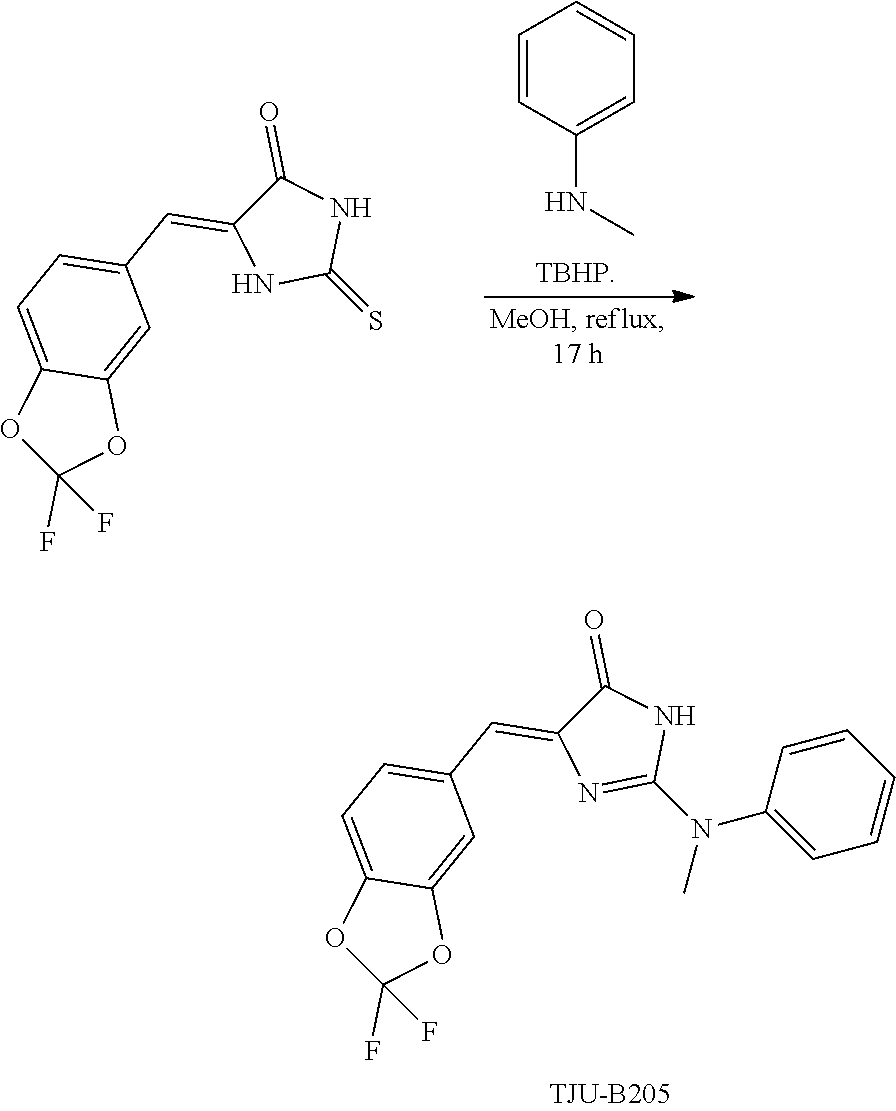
C1=CC(NC)=CC=C1.C1(=S)NC(=O)C(=CC2=CC=C3C(=C2)OC(F)(F)O3)N1.C1(N(C2=CC=CC=C2)C)=NC(=CC2=CC=C3C(=C2)OC(F)(F)O3)C(=O)N1
